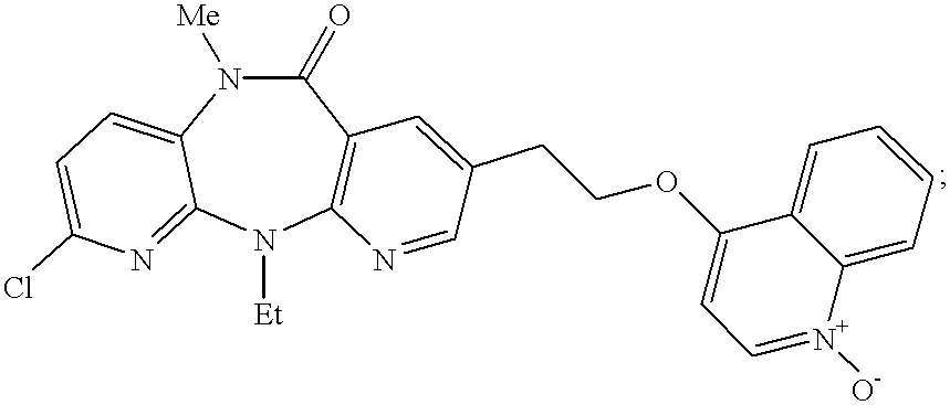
[Et]N1C2=C(C(=O)N([Me])C3=CC=C(Cl)N=C13)C=C(CCOC1=CC=[N+]([O-])C3=CC=CC=C13)C=N2
